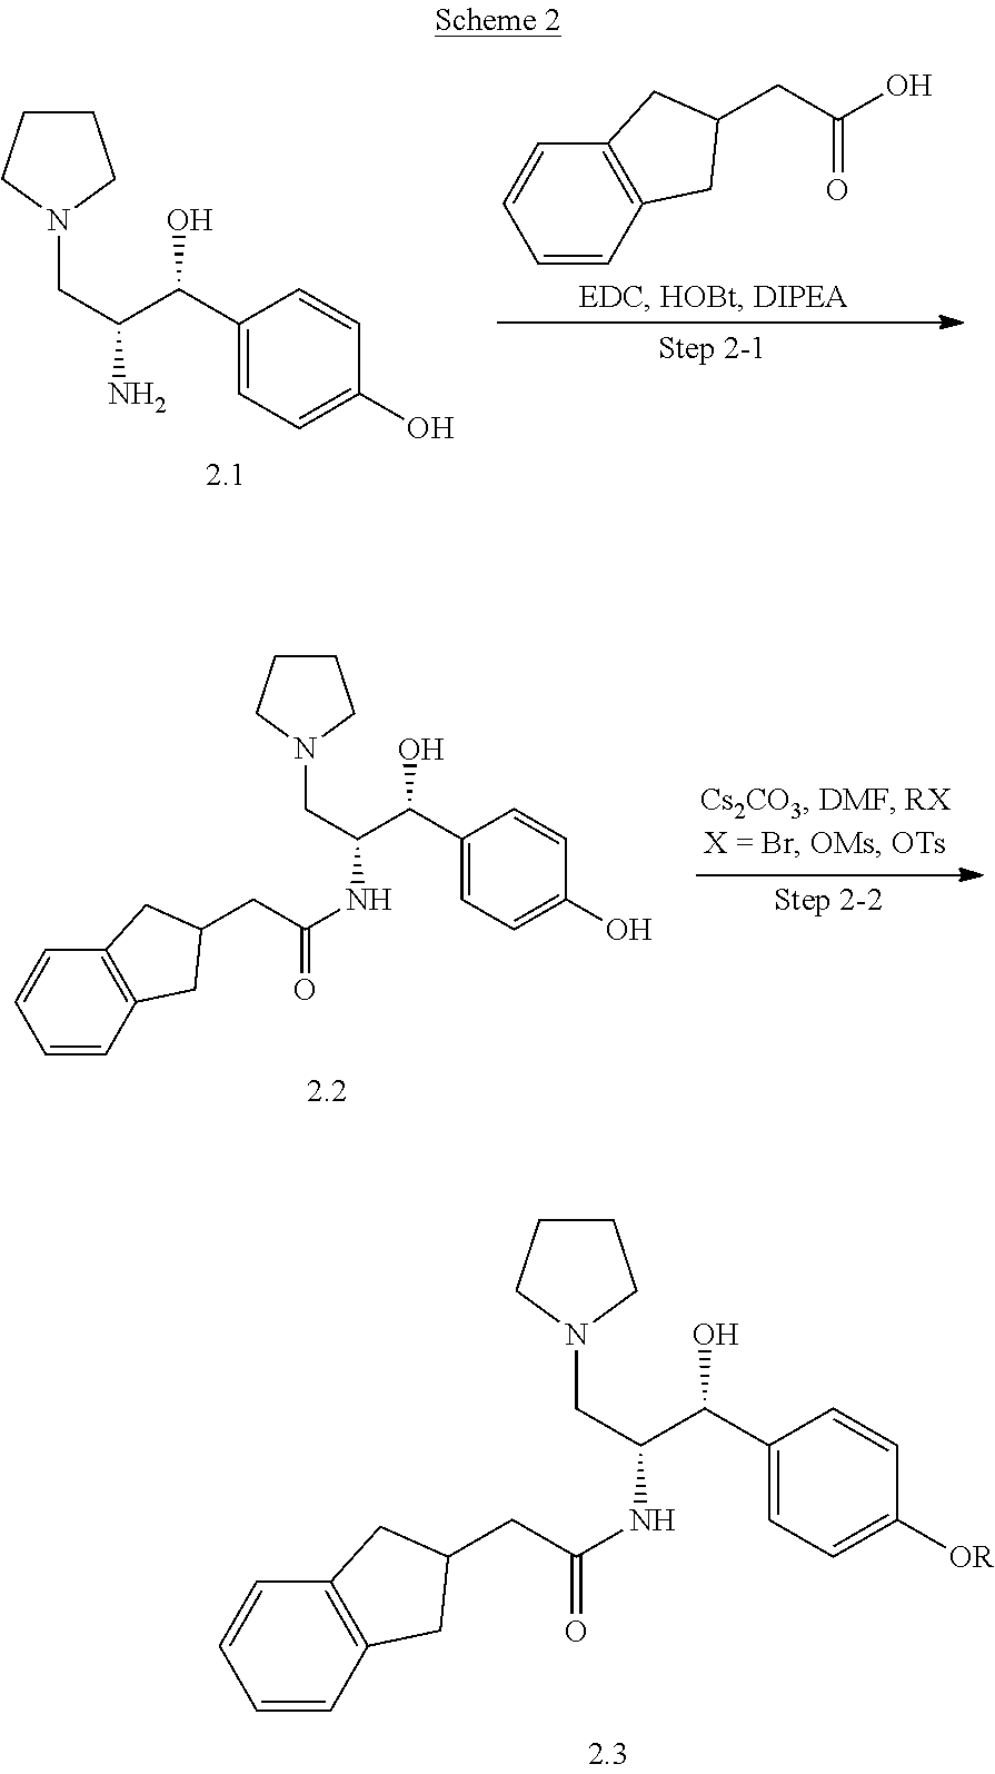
C1(C(C(CN2CCCC2)NC(=O)CC2CC3=C(C=CC=C3)C2)O)=CC=C([OR])C=C1.C1(C(C(CN2CCCC2)N)O)=CC=C(O)C=C1.C1=CC=CC2=C1CC(CC(O)=O)C2.C1(C(C(CN2CCCC2)NC(=O)CC2CC3=C(C=CC=C3)C2)O)=CC=C(O)C=C1
